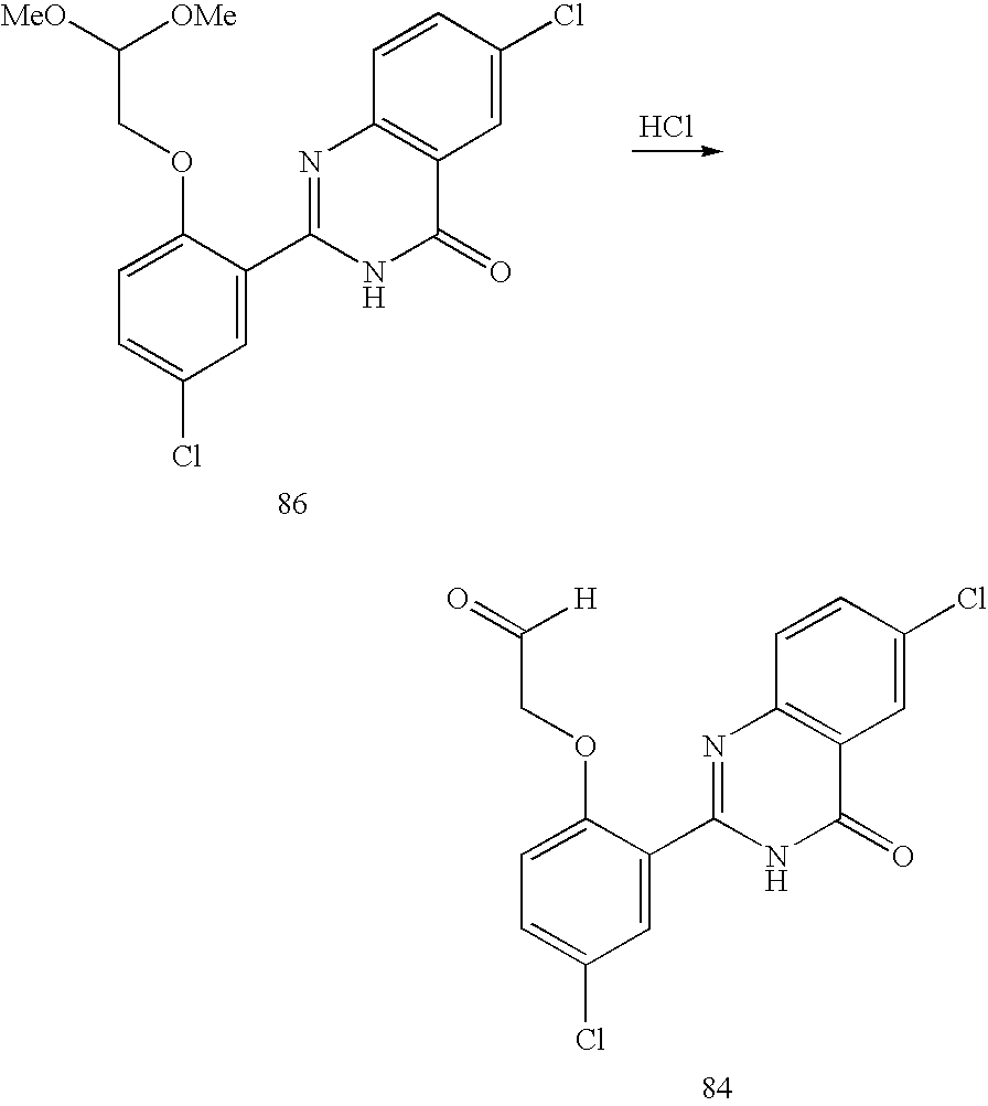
C1=C(Cl)C=C(C2=NC3=C(C(=O)N2)C=C(Cl)C=C3)C(OCC([MeO])[OMe])=C1.Cl.C1=C(Cl)C=C(C2=NC3=C(C(=O)N2)C=C(Cl)C=C3)C(OCC(=O)[H])=C1
